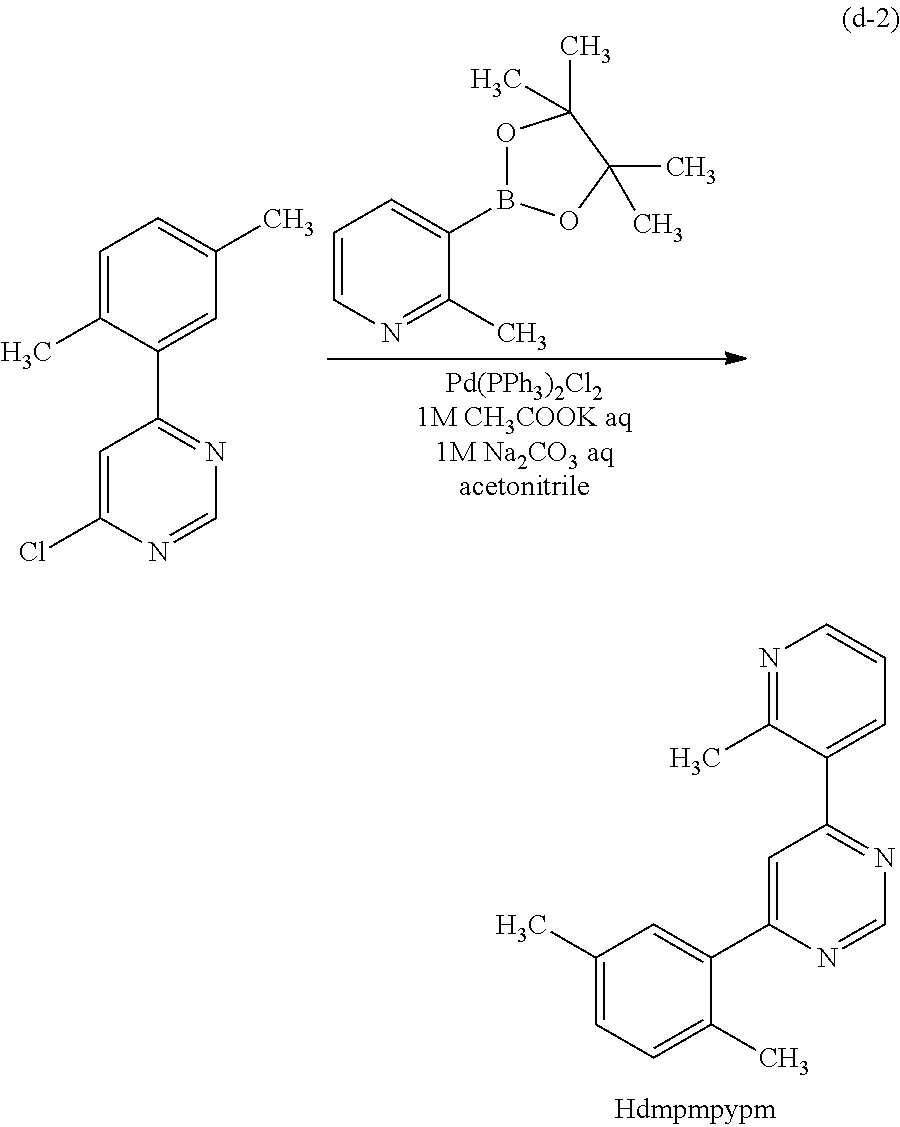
C1=CN=C(C)C(B2OC(C)(C)C(C)(C)O2)=C1.C1=C(Cl)N=CN=C1C1=CC(C)=CC=C1C.C1=C(C2=CC(C)=CC=C2C)N=CN=C1C1=CC=CN=C1C
